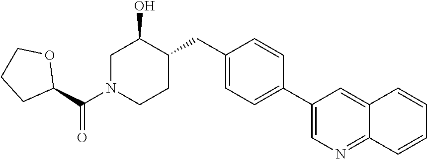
C1=C(C2=CN=C3C(=C2)C=CC=C3)C=CC(CC2CCN(C(C3OCCC3)=O)CC2O)=C1
